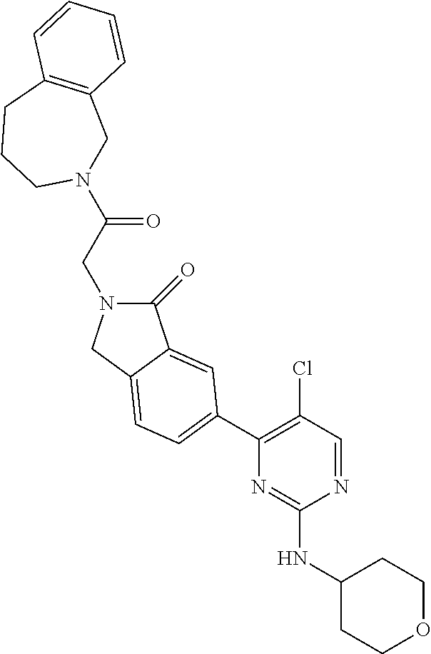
C(C(=O)N1CC2=C(CCC1)C=CC=C2)N1C(=O)C2=CC(C3=C(Cl)C=NC(NC4CCOCC4)=N3)=CC=C2C1
